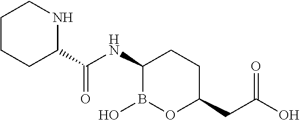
C1(C(NC2B(O)OC(CC(O)=O)CC2)=O)NCCCC1
